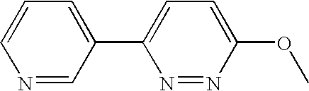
C1(C2=CC=CN=C2)=CC=C(OC)N=N1
